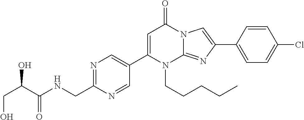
N1=C(CNC(C(CO)O)=O)N=CC(C2=CC(=O)N3C(=NC(C4=CC=C(Cl)C=C4)=C3)N2CCCCC)=C1
